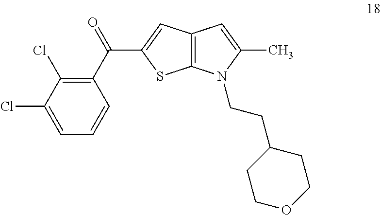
C12=C(N(CCC3CCOCC3)C(C)=C1)SC(C(C1=C(Cl)C(Cl)=CC=C1)=O)=C2
